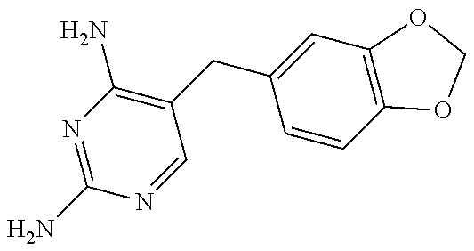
C1(N)=NC(N)=C(CC2=CC3=C(C=C2)OCO3)C=N1
